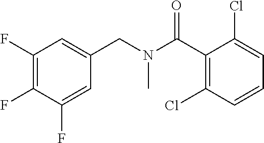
C1(F)=C(F)C(F)=CC(CN(C(C2=C(Cl)C=CC=C2Cl)=O)C)=C1
